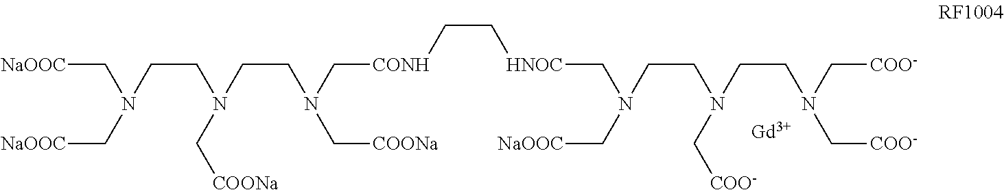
C([NaOOC])N(C[NaOOC])CCN(C[COONa])CCN(C[COONa])C[CONH]CC[HNOC]CN(CCN(CCN(C[COO-])C[COO-])C[COO-])C[NaOOC].[Gd]
